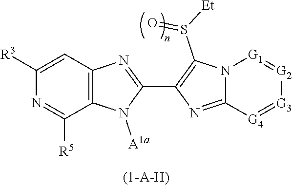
C12=C(C=C([R3])N=C1[R5])N=C(C1=C(S(=O)[Et])N3C(=N1)[G4]=[G3][G2]=[G1]3)N2[A1a]
